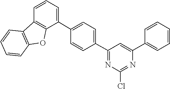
C1=CC=C(C2=CC=C(C3=NC(Cl)=NC(C4=CC=CC=C4)=C3)C=C2)C2=C1C1=C(O2)C=CC=C1
